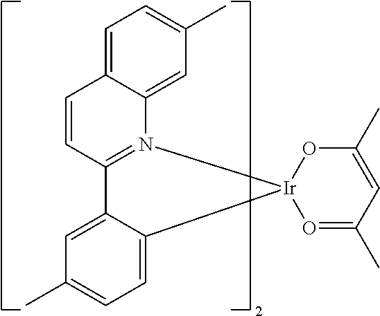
C1=C2C(=CC=C1C)[Ir]1(N3=C2C=CC2=CC=C(C)C=C32)O=C(C)C=C(C)O1
